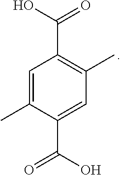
C1=C(C)C(C(O)=O)=CC(C)=C1C(O)=O
